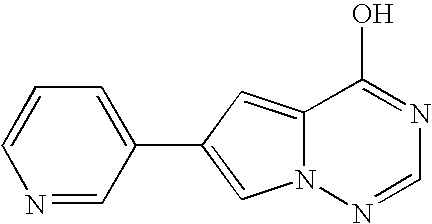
N1=CC(C2=CN3C(=C2)C(O)=NC=N3)=CC=C1
